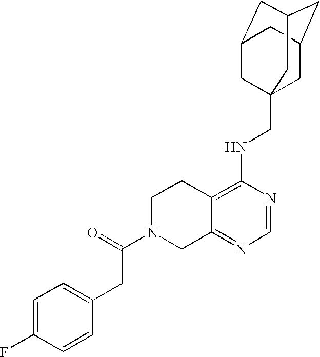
C12=C(NCC34CC5CC(CC(C3)C5)C4)N=CN=C1CN(C(=O)CC1=CC=C(F)C=C1)CC2
